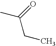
CC(CC)=O
